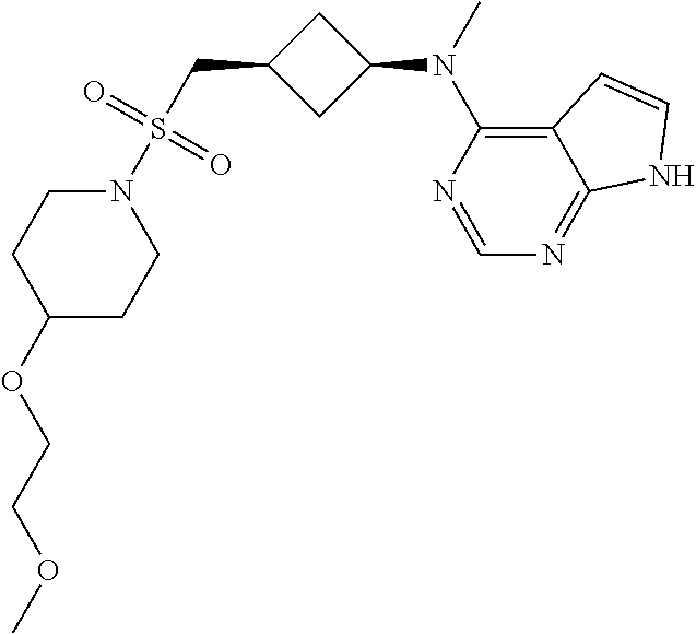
N1(S(CC2CC(N(C3=C4C(=NC=N3)NC=C4)C)C2)(=O)=O)CCC(OCCOC)CC1
